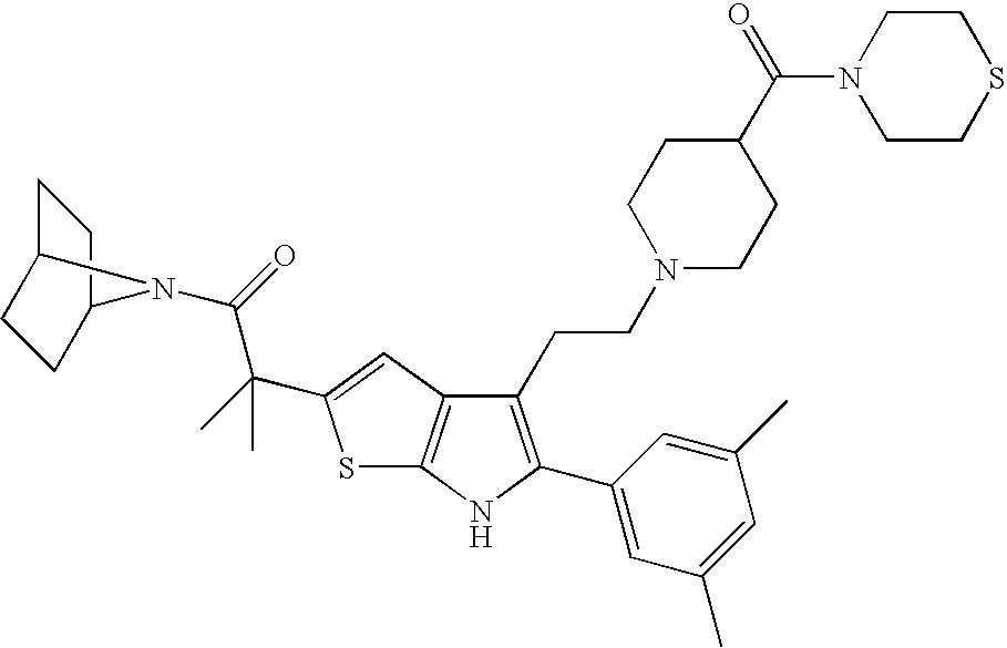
C1C2CCC(C1)N2C(=O)C(C)(C)C1=CC2=C(S1)NC(C1=CC(C)=CC(C)=C1)=C2CCN1CCC(C(=O)N2CCSCC2)CC1
